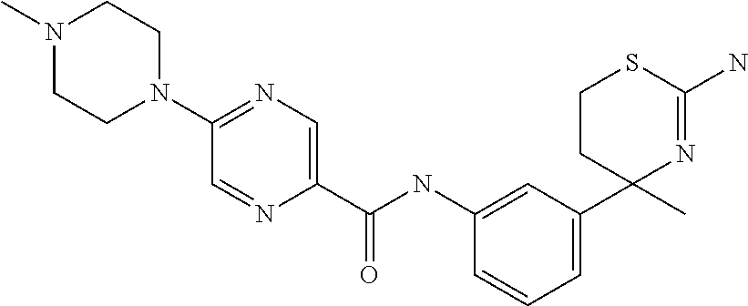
N1(C)CCN(C2=NC=C(C(=O)NC3=CC(C4(C)N=C(N)SCC4)=CC=C3)N=C2)CC1
